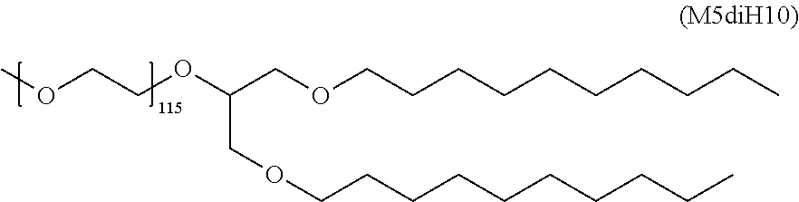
COCCOC(COCCCCCCCCCC)COCCCCCCCCCC
